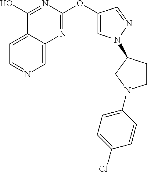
C1=C2C(=CN=C1)N=C(OC1=CN(C3CCN(C4=CC=C(Cl)C=C4)C3)N=C1)N=C2O
